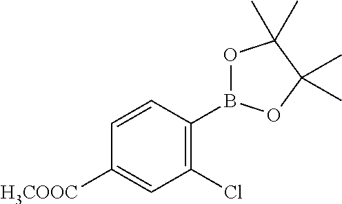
C1(Cl)=C(B2OC(C)(C)C(C)(C)O2)C=CC([H3COOC])=C1
